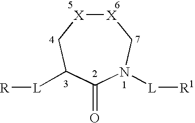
[X]1[X]CC([L][R])C(=O)N([L][R1])C1
